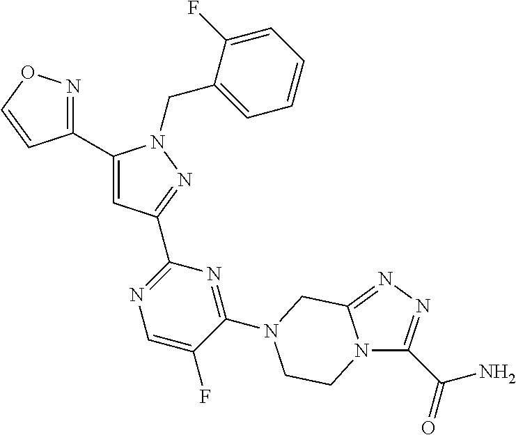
C1(C2=CC(C3=NC=C(F)C(N4CC5=NN=C(C(N)=O)N5CC4)=N3)=NN2CC2=CC=CC=C2F)=NOC=C1
